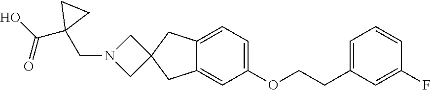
C(OC1=CC=C2C(=C1)CC1(C2)CN(CC2(C(O)=O)CC2)C1)CC1=CC=CC(F)=C1
